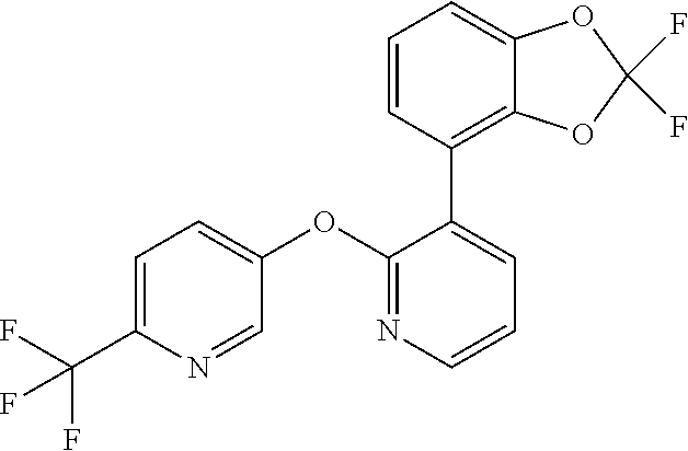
C1=C(C(F)(F)F)N=CC(OC2=NC=CC=C2C2=C3C(=CC=C2)OC(F)(F)O3)=C1
